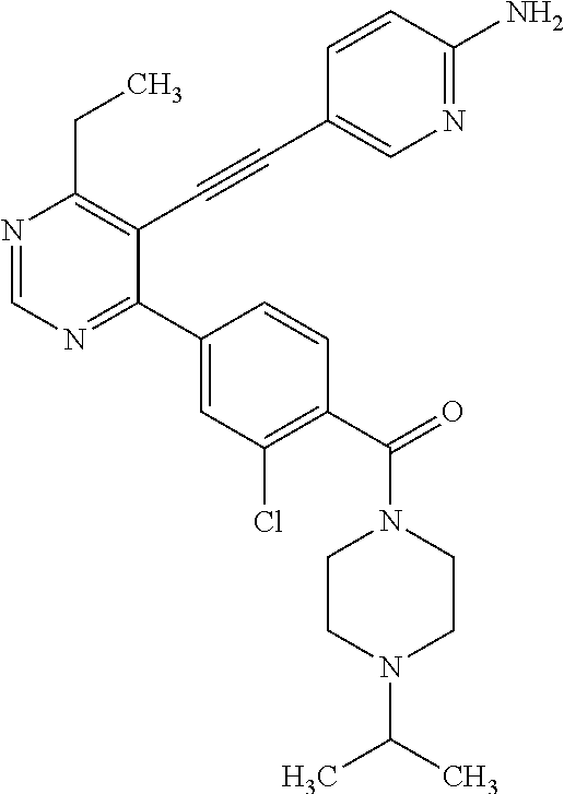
N1=CN=C(C2=CC(Cl)=C(C(=O)N3CCN(C(C)C)CC3)C=C2)C(C#CC2=CN=C(N)C=C2)=C1CC
